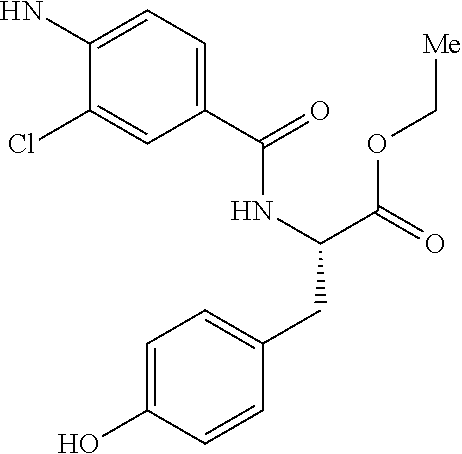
C1(C(=O)NC(C(=O)OC[Me])CC2=CC=C(O)C=C2)=CC=C(N)C(Cl)=C1
